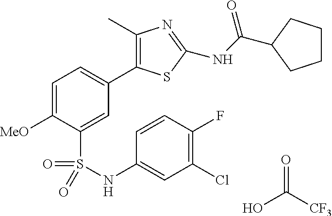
C1=C([MeO])C(S(=O)(=O)NC2=CC(Cl)=C(F)C=C2)=CC(C2=C(C)N=C(NC(=O)C3CCCC3)S2)=C1.OC([CF3])=O
